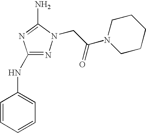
N1=C(NC2=CC=CC=C2)N=C(N)N1CC(N1CCCCC1)=O
